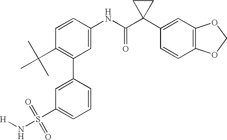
C1(NC(C2(C3=CC4=C(C=C3)OCO4)CC2)=O)=CC(C2=CC(S(N[H])(=O)=O)=CC=C2)=C(C(C)(C)C)C=C1
